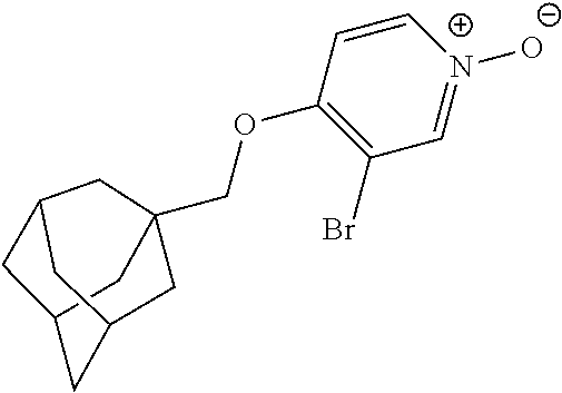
C12CC3(COC4=C(Br)C=[N+]([O-])C=C4)CC(CC(C1)C3)C2
